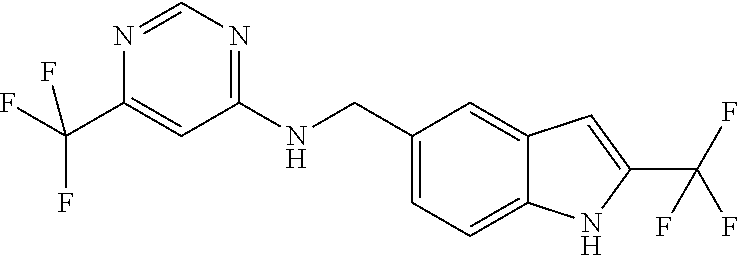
C1(NCC2=CC=C3C(=C2)C=C(C(F)(F)F)N3)=NC=NC(C(F)(F)F)=C1
